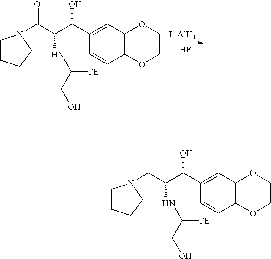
[LiAlH4].[THF].C1CCCN1C(C(C(C1=CC2=C(C=C1)OCCO2)O)NC(CO)[Ph])=O.C1CCCN1CC(C(C1=CC2=C(C=C1)OCCO2)O)NC(CO)[Ph]
